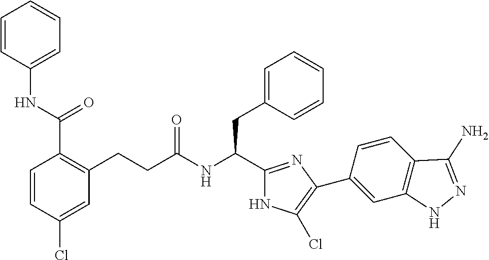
C(CC(NC(C1=NC(C2=CC3=C(C=C2)C(N)=NN3)=C(Cl)N1)CC1=CC=CC=C1)=O)C1=C(C(NC2=CC=CC=C2)=O)C=CC(Cl)=C1
